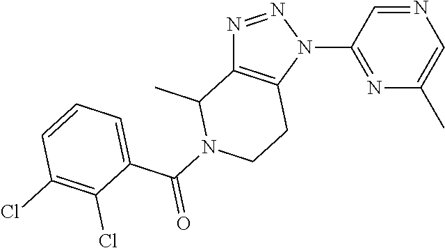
N1=NN(C2=NC(C)=CN=C2)C2=C1C(C)N(C(C1=CC=CC(Cl)=C1Cl)=O)CC2
